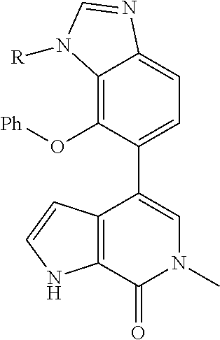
C12=C(O[Ph])C(C3=CN(C)C(=O)C4=C3C=CN4)=CC=C1N=CN2[R]
